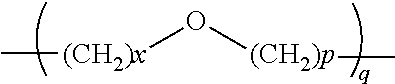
[(CH2)x](O[(CH2)p]C)C
